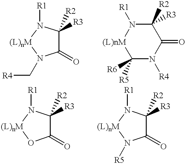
C1(=O)C([R2])([R3])N([R1])[(L)nM]N1C[R4].C1([R6])([R5])N([R4])C(=O)C([R2])([R3])N([R1])[(L)nM]1.C1(=O)C([R2])([R3])N([R1])[(L)nM]O1.C1(=O)C([R2])([R3])N([R1])[(L)nM]N1[R5]
